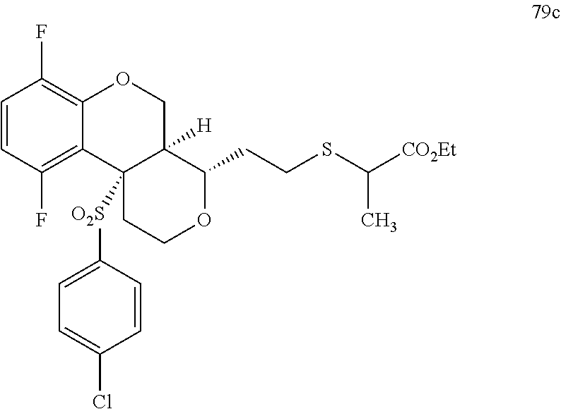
C1=CC(F)=C2C(=C1F)OCC1([H])C2([O2S]C2=CC=C(Cl)C=C2)CCOC1CCSC([CO2Et])C
